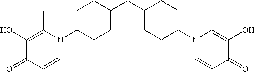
C1(N2C(C)=C(O)C(=O)C=C2)CCC(CC2CCC(N3C=CC(=O)C(O)=C3C)CC2)CC1
